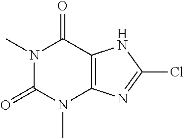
N1(C)C(=O)N(C)C2=C(C1=O)NC(Cl)=N2
